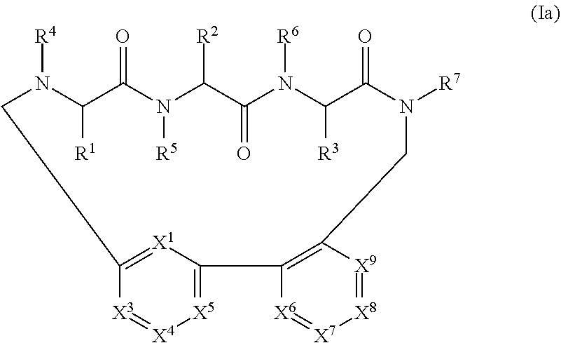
C1N([R4])C([R1])C(=O)N([R5])C([R2])C(=O)N([R6])C([R3])C(=O)N([R7])CC2=C(C3=[X5][X4]=[X3]C1=[X1]3)[X6]=[X7][X8]=[X9]2
